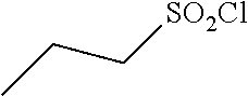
C(C[SO2Cl])C
